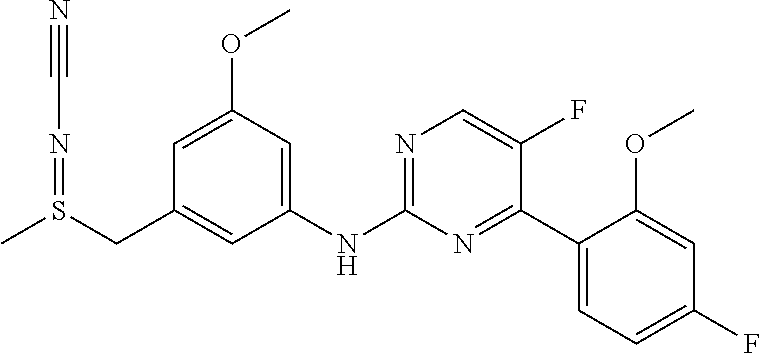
N(C1=NC=C(F)C(C2=CC=C(F)C=C2OC)=N1)C1=CC(OC)=CC(CS(C)=NC#N)=C1
